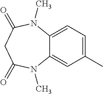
C1(C)=CC=C2C(=C1)N(C)C(=O)CC(=O)N2C
